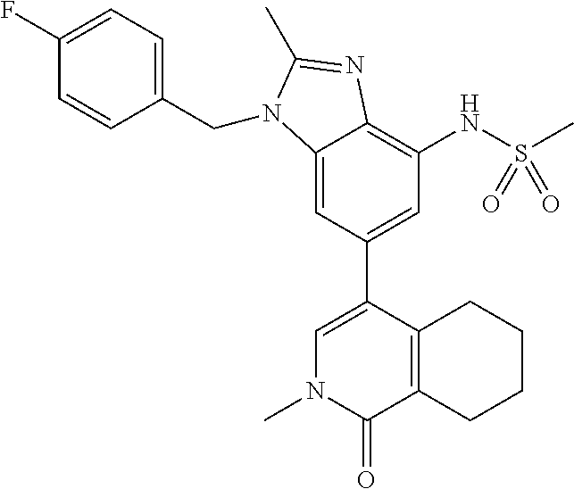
C12=CC(C3=CN(C)C(=O)C4=C3CCCC4)=CC(NS(C)(=O)=O)=C1N=C(C)N2CC1=CC=C(F)C=C1
